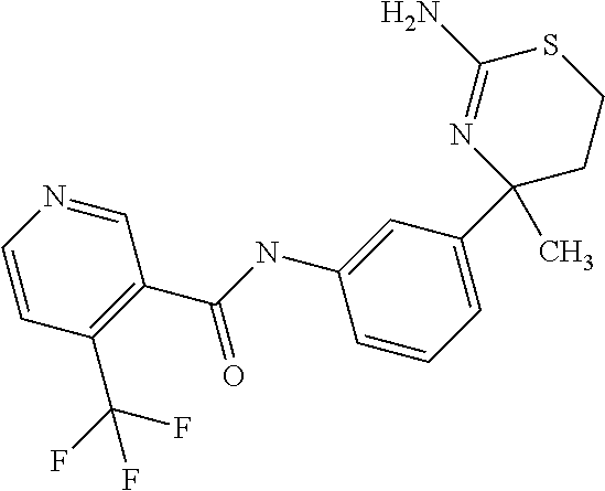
C1=C(NC(C2=C(C(F)(F)F)C=CN=C2)=O)C=CC=C1C1(C)CCSC(N)=N1
